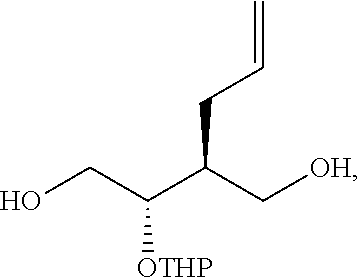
OCC(C(C[OH])CC=C)[OTHP]
